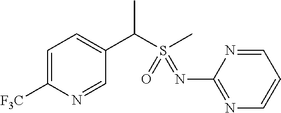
C1=C([F3C])N=CC(C(S(C)(=O)=NC2=NC=CC=N2)C)=C1
